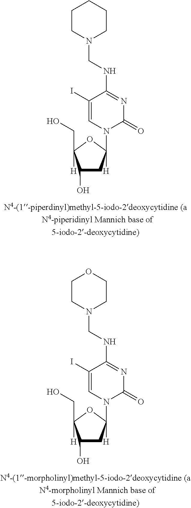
C1(I)=CN(C2([H])CC(O)C([H])(CO)O2)C(=O)N=C1NCN1CCCCC1.C1(I)=CN(C2([H])CC(O)C([H])(CO)O2)C(=O)N=C1NCN1CCOCC1
